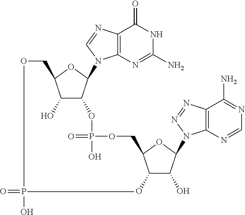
O=PO.C12=C(N=C(N)NC1=O)N(C1C(OP(=O)(O)OCC3C(O)C(O)C(N4C5=C(C(N)=NC=N5)N=N4)O3)C(O)C(CO)O1)C=N2
